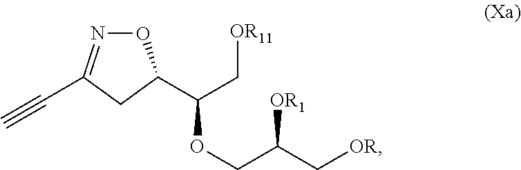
O1N=C(C#C)CC1C(C[OR11])OCC(C[OR])[OR1]
